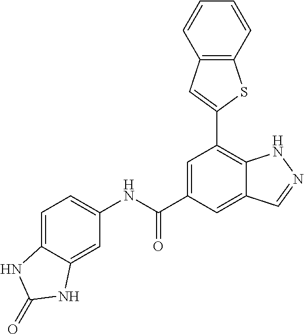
C1=C(C(NC2=CC=C3C(=C2)NC(=O)N3)=O)C=C2C(=C1C1=CC3=C(S1)C=CC=C3)NN=C2
